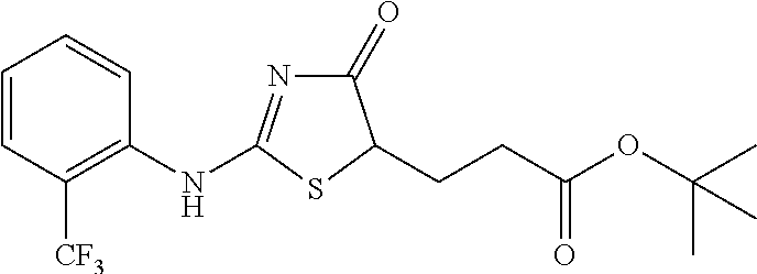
S1C(CCC(OC(C)(C)C)=O)C(=O)N=C1NC1=C([CF3])C=CC=C1
